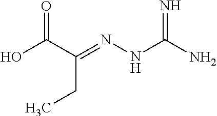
N(NC(N)=N)=C(C(O)=O)CC
